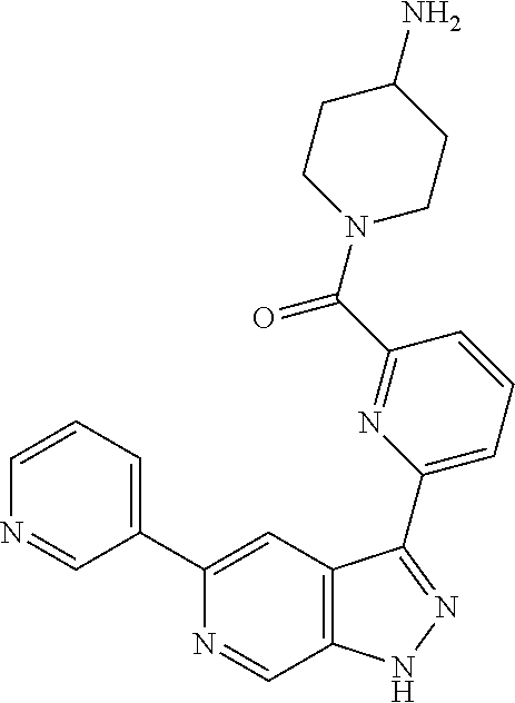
C1(C2=CC=CN=C2)=CC2=C(C=N1)NN=C2C1=CC=CC(C(N2CCC(N)CC2)=O)=N1
